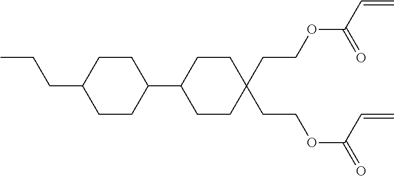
C1CC(C2CCC(CCOC(=O)C=C)(CCOC(C=C)=O)CC2)CCC1CCC
